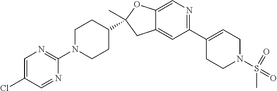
C1=C(Cl)C=NC(N2CCC(C3(C)CC4=CC(C5=CCN(S(=O)(C)=O)CC5)=NC=C4O3)CC2)=N1
